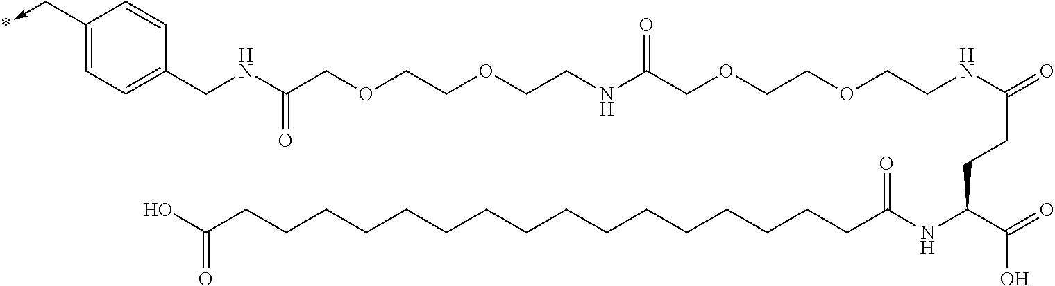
C(->*)C1=CC=C(CNC(COCCOCCNC(COCCOCCNC(=O)CCC(NC(CCCCCCCCCCCCCCCCC(O)=O)=O)C(=O)O)=O)=O)C=C1
